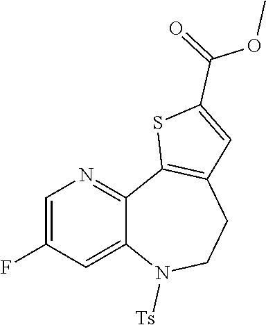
C1=C(F)C=C2C(=N1)C1=C(CCN2[Ts])C=C(C(=O)OC)S1
